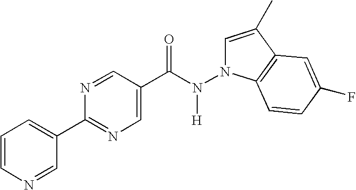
C1=CN=CC(C2=NC=C(C(N(N3C=C(C)C4=C3C=CC(F)=C4)[H])=O)C=N2)=C1
